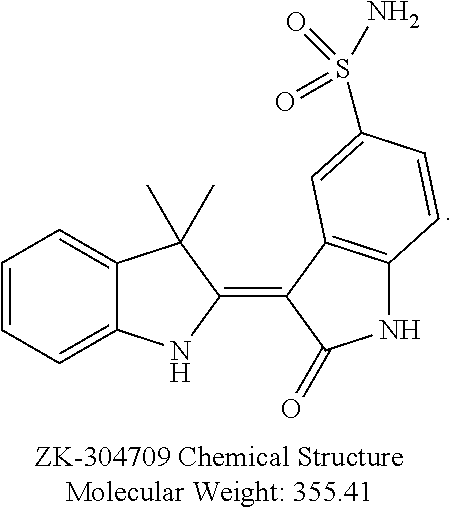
C1=CC=C2C(=C1)C(C)(C)C(=C1C3=C(NC1=O)C=CC(S(=O)(=O)N)=C3)N2
